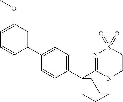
C1(C2=CC=C(C34CCC(N5C3=NS(=O)(=O)CC5)CC4)C=C2)=CC(OC)=CC=C1
